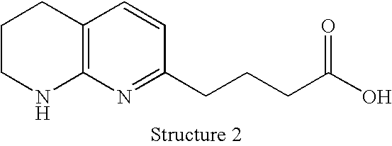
C1CNC2=C(C1)C=CC(CCCC(O)=O)=N2
